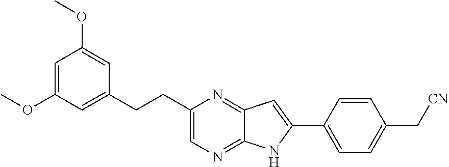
C1=C(OC)C=C(CCC2=CN=C3C(=N2)C=C(C2=CC=C(C[CN])C=C2)N3)C=C1OC
